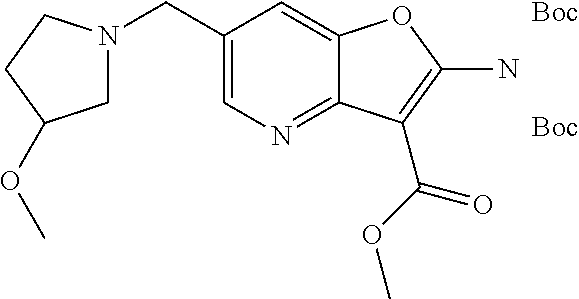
C1(CN2CC(OC)CC2)=CN=C2C(=C1)OC(N)=C2C(OC)=O.[Boc].[Boc]
